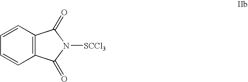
C1=CC2=C(C=C1)C(=O)N([SCCl3])C2=O
